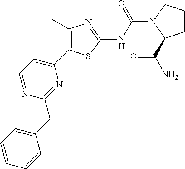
C1=NC(CC2=CC=CC=C2)=NC(C2=C(C)N=C(NC(=O)N3CCCC3C(=O)N)S2)=C1
